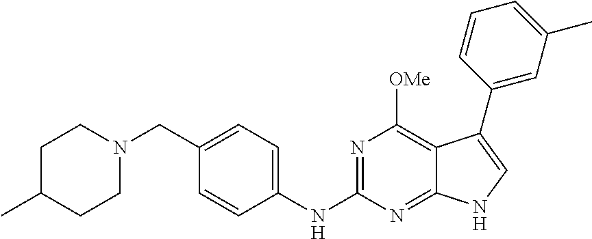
C1C(C)CCN(CC2=CC=C(NC3=NC([OMe])=C4C(=N3)NC=C4C3=CC(C)=CC=C3)C=C2)C1
